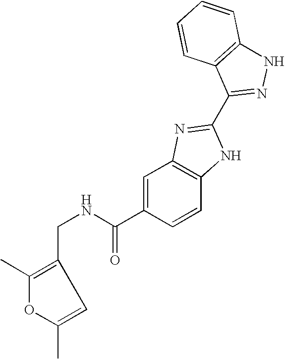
C1=C(C)OC(C)=C1CNC(C1=CC2=C(C=C1)NC(C1=NNC3=C1C=CC=C3)=N2)=O
